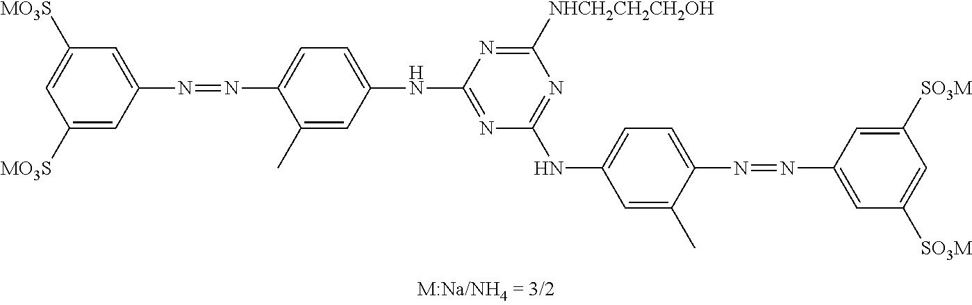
C1([MO3S])=CC([MO3S])=CC(N=NC2=CC=C(NC3=NC(NC4=CC=C(N=NC5=CC([SO3M])=CC([SO3M])=C5)C(C)=C4)=NC([NHCH2CH2CH2OH])=N3)C=C2C)=C1
